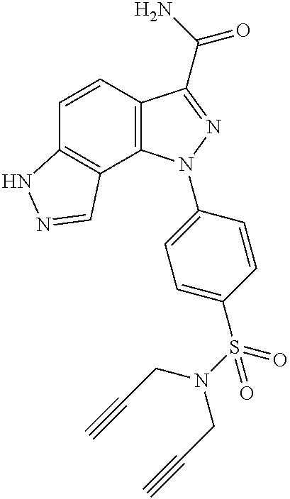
C1=CC2=C(C3=C1NN=C3)N(C1=CC=C(S(N(CC#C)CC#C)(=O)=O)C=C1)N=C2C(N)=O
